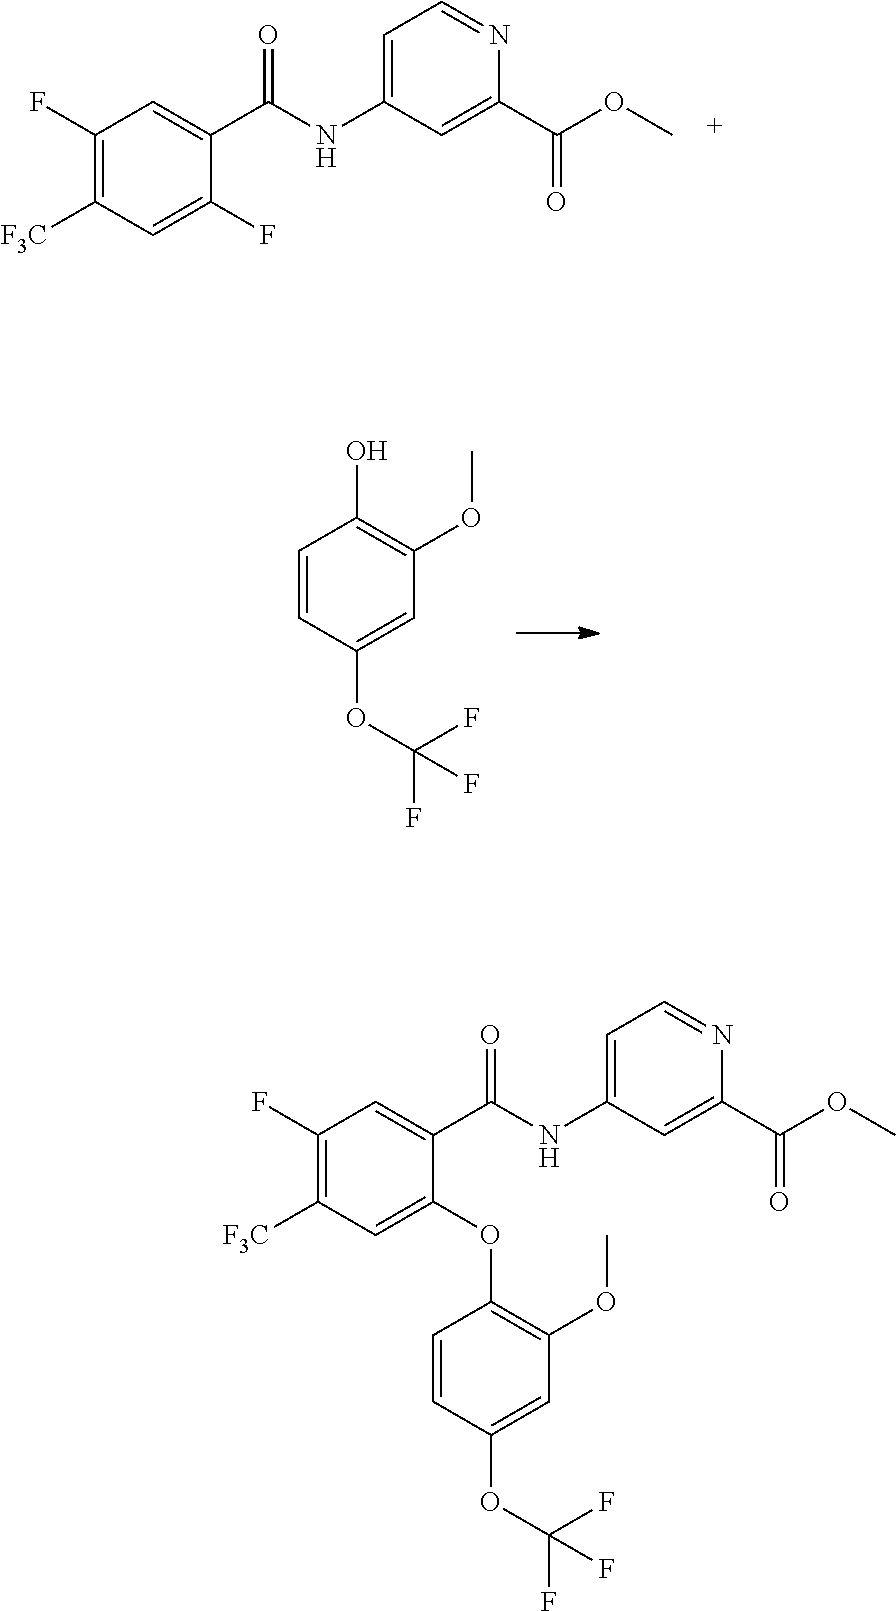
C1(F)=C([F3C])C=C(F)C(C(=O)NC2=CC=NC(C(OC)=O)=C2)=C1.C1=CC(OC(F)(F)F)=CC(OC)=C1O.C1(F)=C([F3C])C=C(OC2=C(OC)C=C(OC(F)(F)F)C=C2)C(C(=O)NC2=CC=NC(C(OC)=O)=C2)=C1
